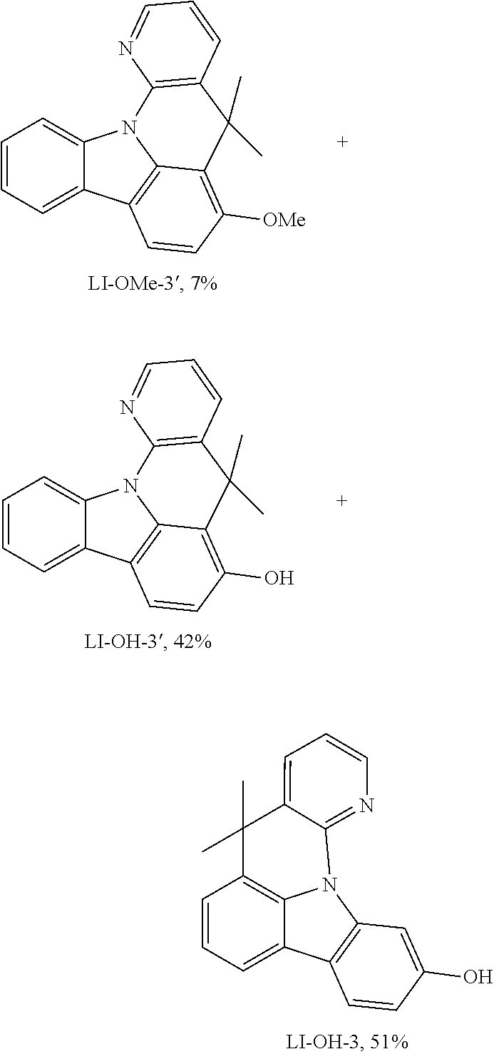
C1=CC=C2C(=C1)N1C3=C2C=CC([OMe])=C3C(C)(C)C2=C1N=CC=C2.C1=CC=C2C(=C1)N1C3=C2C=CC(O)=C3C(C)(C)C2=C1N=CC=C2.C1=CC=C2C3=C1C(C)(C)C1=CC=CN=C1N3C1=C2C=CC(O)=C1
